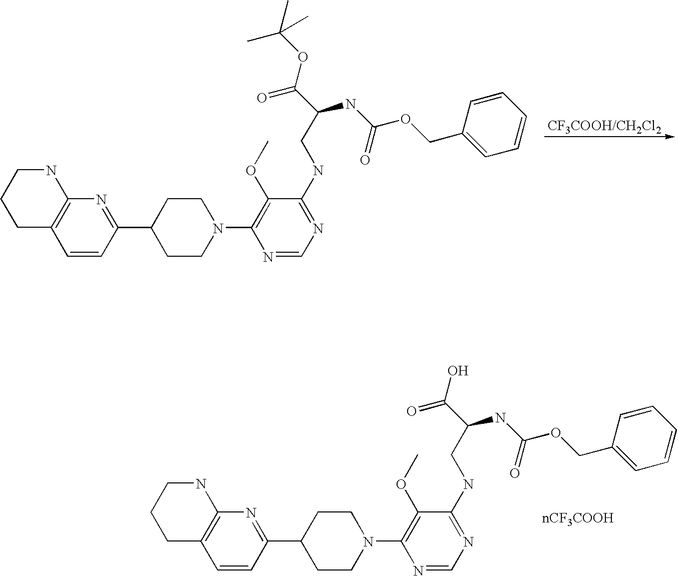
N1=C(C2CCN(C3=C(OC)C(NCC(NC(OCC4=CC=CC=C4)=O)C(OC(C)(C)C)=O)=NC=N3)CC2)C=CC2=C1NCCC2.N1=C(C2CCN(C3=C(OC)C(NCC(NC(OCC4=CC=CC=C4)=O)C(O)=O)=NC=N3)CC2)C=CC2=C1NCCC2
